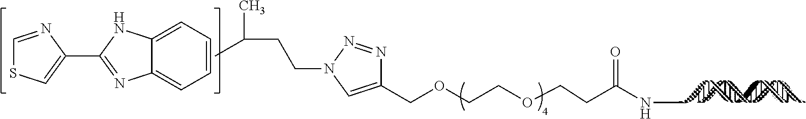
C1(COCCOCCC(NC)=O)=CN(CCC(C)C)N=N1.C1=CC=C2C(=C1)N=C(C1=CSC=N1)N2
